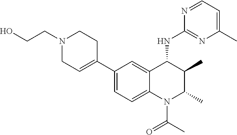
C1(C2=CC=C3C(=C2)C(NC2=NC(C)=CC=N2)C(C)C(C)N3C(C)=O)=CCN(CCO)CC1
